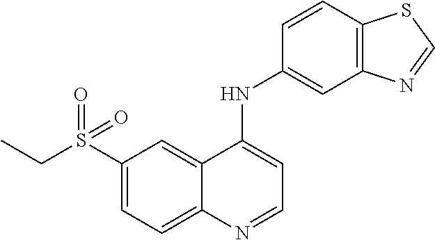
C1(S(=O)(CC)=O)=CC=C2C(=C1)C(NC1=CC3=C(C=C1)SC=N3)=CC=N2
